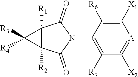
C12([R1])C([R2])(C(=O)N(C3=C([R7])C([X2])=[A]C([X1])=C3[R6])C1=O)C2([R3])[R4]
